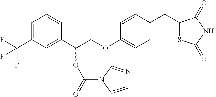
C1=C(C(F)(F)F)C=C(C(COC2=CC=C(CC3SC(=O)[NH]C3=O)C=C2)OC(=O)N2C=CN=C2)C=C1
